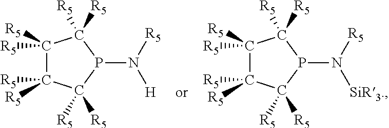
C1([R5])([R5])C([R5])([R5])C([R5])([R5])P(N([H])[R5])C1([R5])[R5].C1([R5])([R5])C([R5])([R5])C([R5])([R5])P(N([SiR3.])[R5])C1([R5])[R5]
